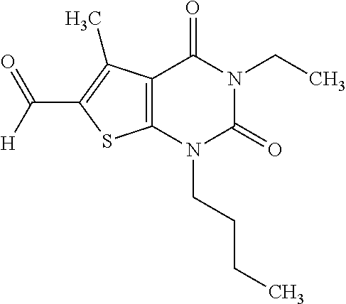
C12=C(N(CCCC)C(=O)N(CC)C1=O)SC(C([H])=O)=C2C
